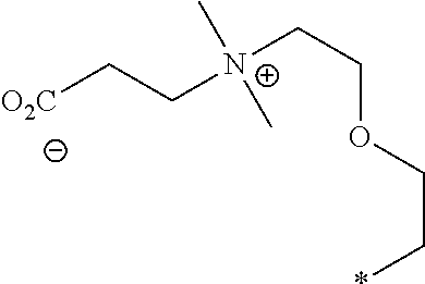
[O2C]CC[N+](CCOCC*)(C)C
